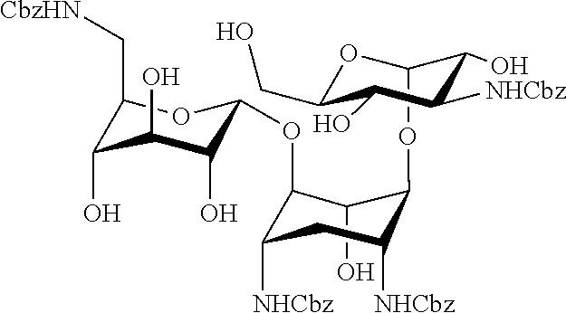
OC1C(OC2OC(C[CbzHN])C(O)C(O)C2O)C([NHCbz])CC([NHCbz])C1OC1OC(CO)C(O)C([NHCbz])C1O
